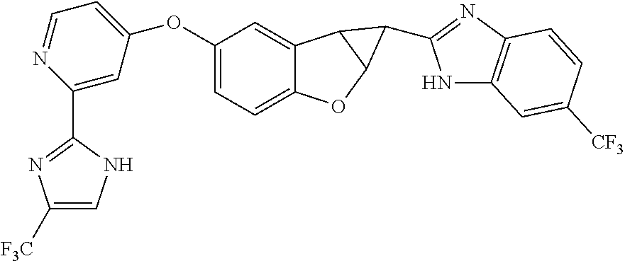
C12=CC=C(OC3=CC=NC(C4=NC([F3C])=CN4)=C3)C=C1C1C(O2)C1C1=NC2=C(N1)C=C([CF3])C=C2
